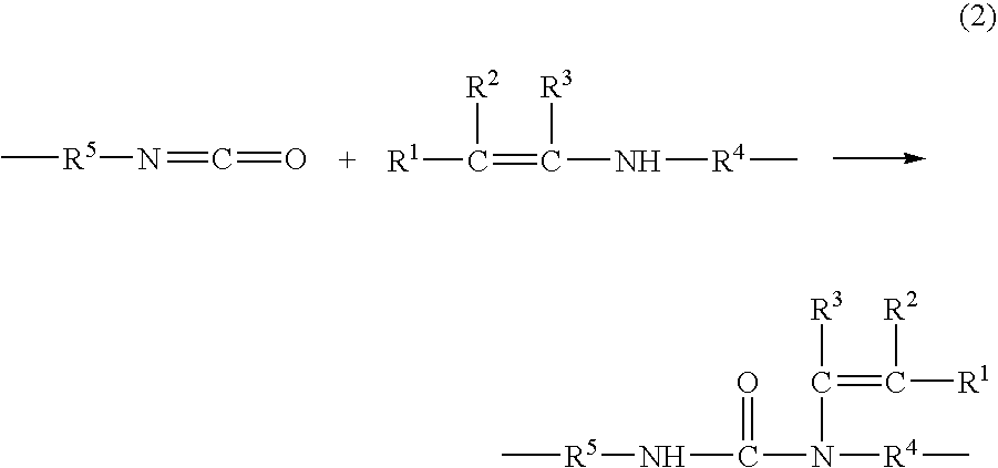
C[R5]N=C=O.[R1]C([R2])=C([R3])N[R4]C.C[R5]NC(=O)N(C([R3])=C([R2])[R1])[R4]C
